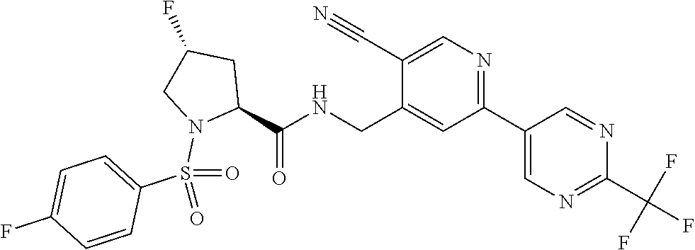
C(C1=CC(C2=CN=C(C(F)(F)F)N=C2)=NC=C1C#N)NC(C1CC(F)CN1S(=O)(C1=CC=C(F)C=C1)=O)=O
